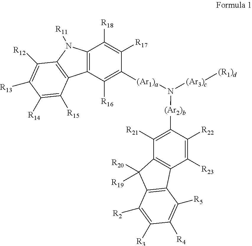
C12=C(C([R16])=C([(Ar1)a]N([(Ar3)c][(R1)d])[(Ar2)b]C3=C([R21])C4=C(C([R23])=C3[R22])C3=C(C4([R20])[R19])C([R2])=C([R3])C([R4])=C3[R5])C([R17])=C1[R18])C1=C(N2[R11])C([R12])=C([R13])C([R14])=C1[R15]
